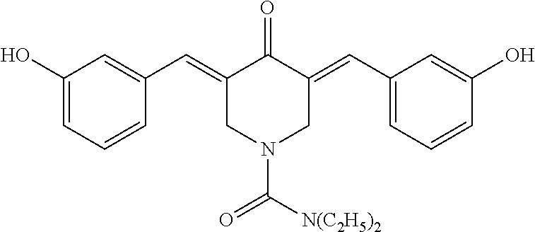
C1(O)=CC=CC(C=C2C(=O)C(=CC3=CC=CC(O)=C3)CN(C([N(C2H5)2])=O)C2)=C1
